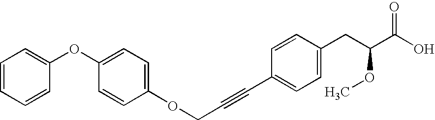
O(CC#CC1=CC=C(CC(C(O)=O)OC)C=C1)C1=CC=C(OC2=CC=CC=C2)C=C1
